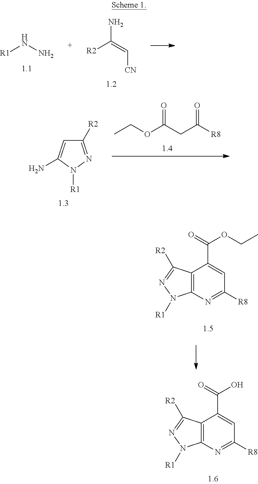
C12=C(N=C([R8])C=C1C(=O)O)N([R1])N=C2[R2].C12=C(N=C([R8])C=C1C(=O)OCC)N([R1])N=C2[R2].N([R1])N.NC(=C[CN])[R2].C1([R2])=NN([R1])C(N)=C1.CCOC(CC([R8])=O)=O
